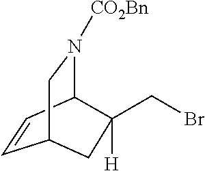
C1=CC2N([CO2Bn])CC1CC2(CBr)[H]
